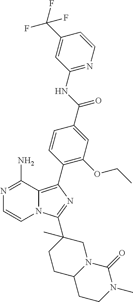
N1=C(N)C2=C(C3=C(OCC)C=C(C(NC4=NC=CC(C(F)(F)F)=C4)=O)C=C3)N=C(C3(C)CCC4N(C3)C(=O)N(C)CC4)N2C=C1
